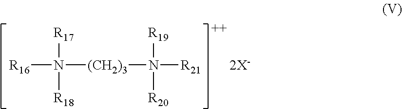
[R16]N([(CH2)3]N([R21])([R19])[R20])([R17])[R18].[2X-]
